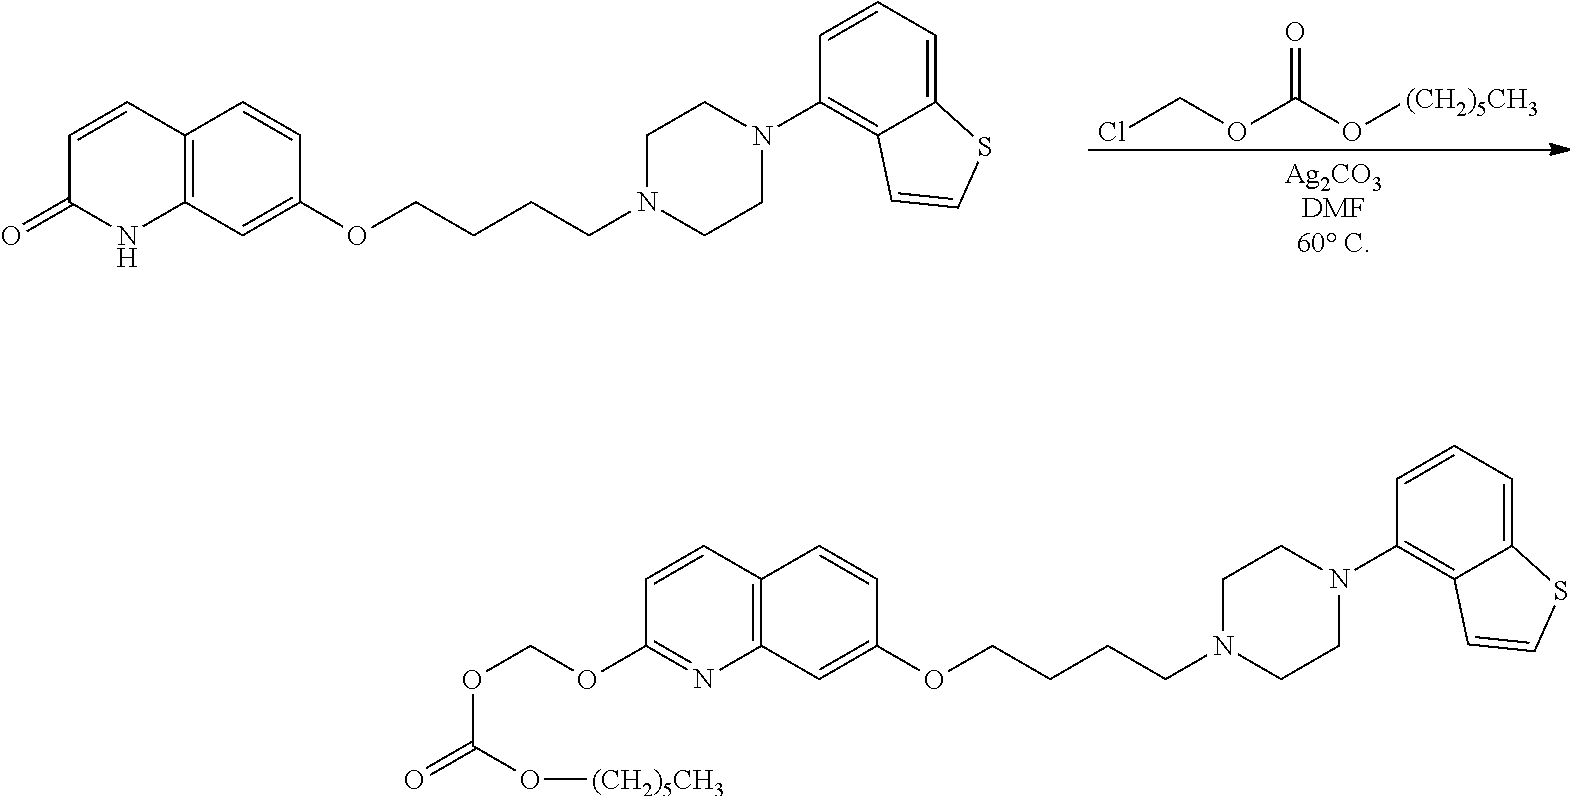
C12=C(C=C(OCCCCN3CCN(C4=C5C(=CC=C4)SC=C5)CC3)C=C1)N=C(OCOC(=O)O[(CH2)5CH3])C=C2.C12=C(C=C(OCCCCN3CCN(C4=C5C(=CC=C4)SC=C5)CC3)C=C1)NC(=O)C=C2.ClCOC(O[(CH2)5CH3])=O
